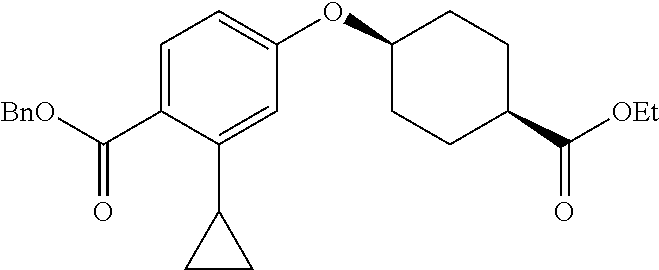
[BnO]C(C1=CC=C(OC2CCC(C([OEt])=O)CC2)C=C1C1CC1)=O
